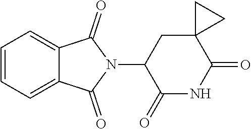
C12=CC=CC=C1C(=O)N(C1C(=O)NC(=O)C3(C1)CC3)C2=O
